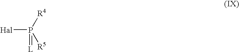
[Hal]P([R4])(=[L])[R5]
